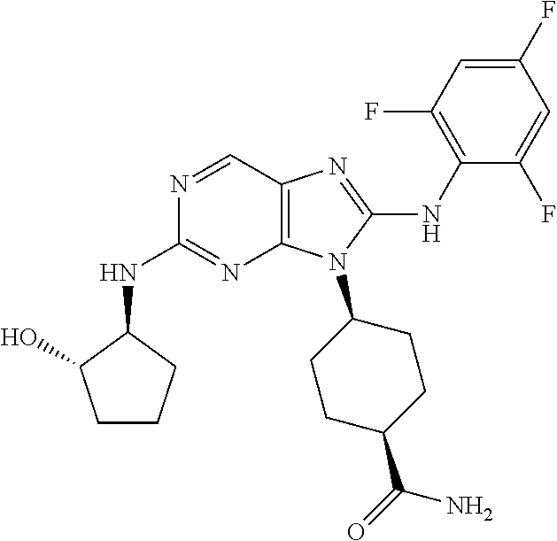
N1=CC2=C(N=C1NC1C(O)CCC1)N(C1CCC(C(=O)N)CC1)C(NC1=C(F)C=C(F)C=C1F)=N2
